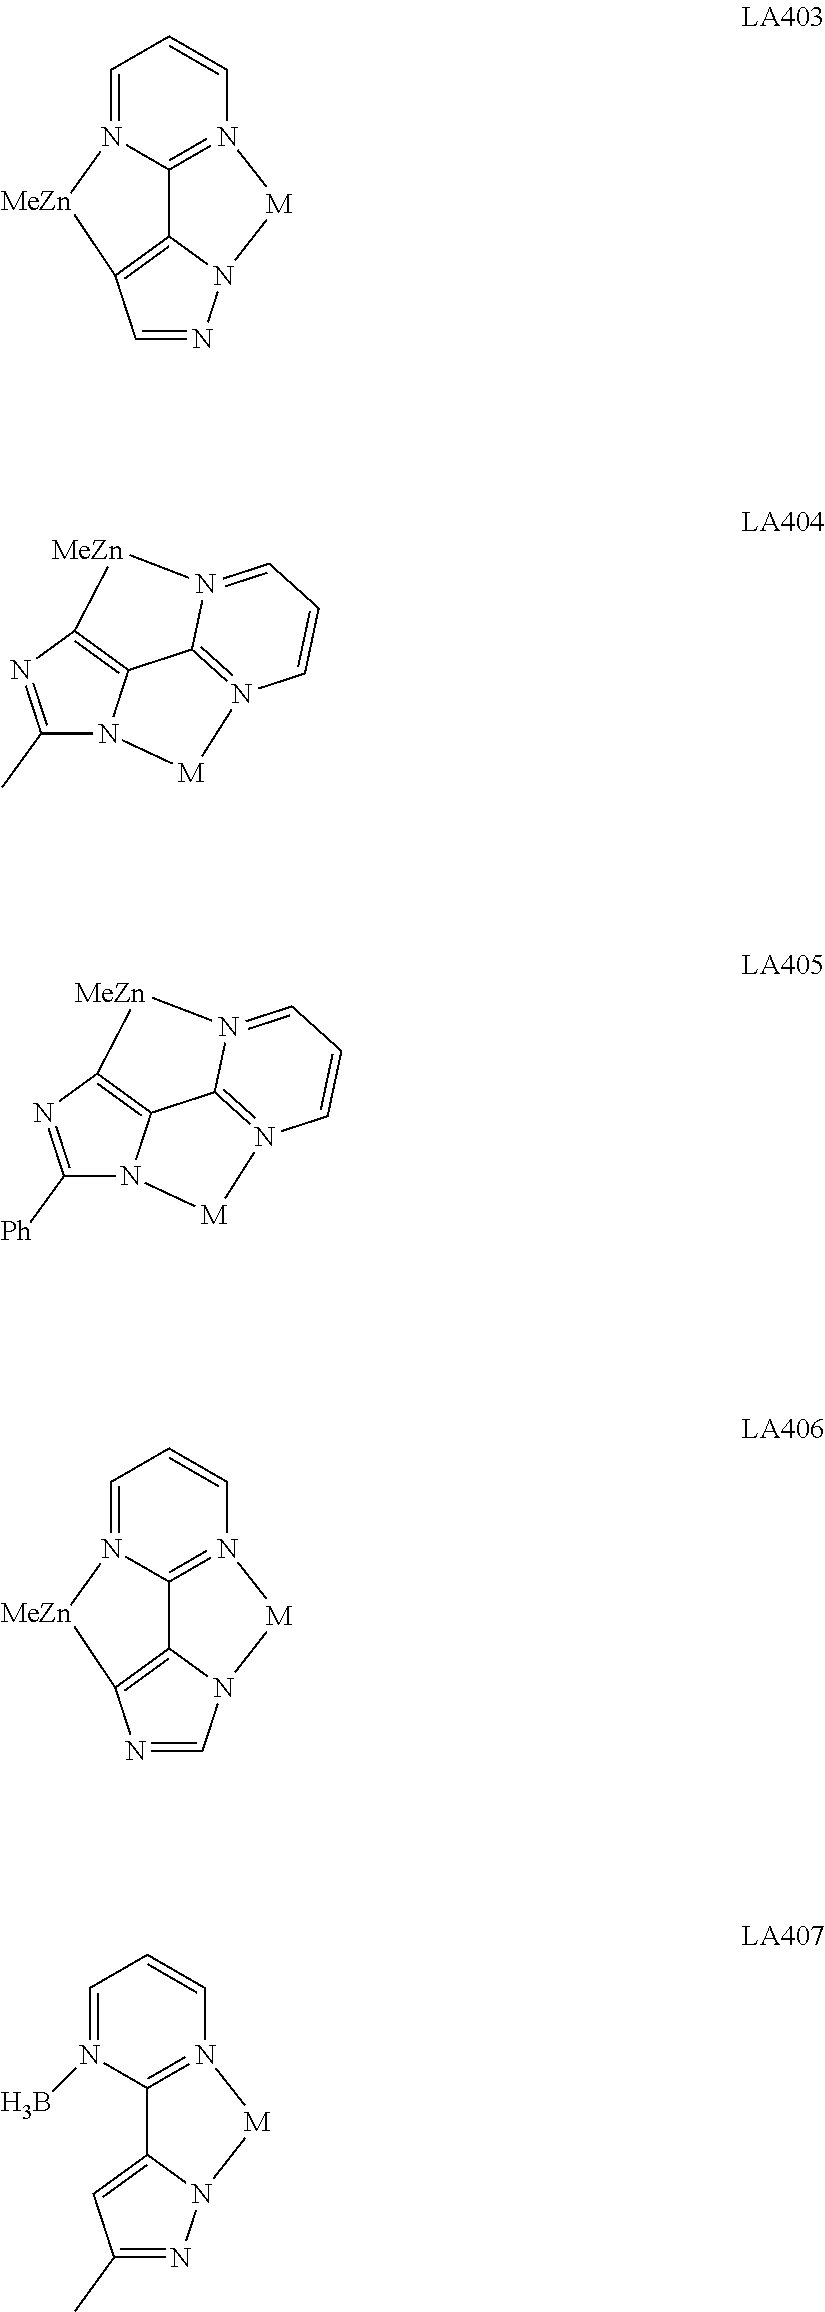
C1=N2C3=N(C=C1)[M]N1C3=C(C=N1)[MeZn]2.C1(C)=NC2=C3N1[M]N1=C3N(=CC=C1)[MeZn]2.C1([Ph])=NC2=C3N1[M]N1=C3N(=CC=C1)[MeZn]2.C1=N2C3=N(C=C1)[M]N1C3=C(N=C1)[MeZn]2.C1=N(B)C2=N(C=C1)[M]N1C2=CC(C)=N1
